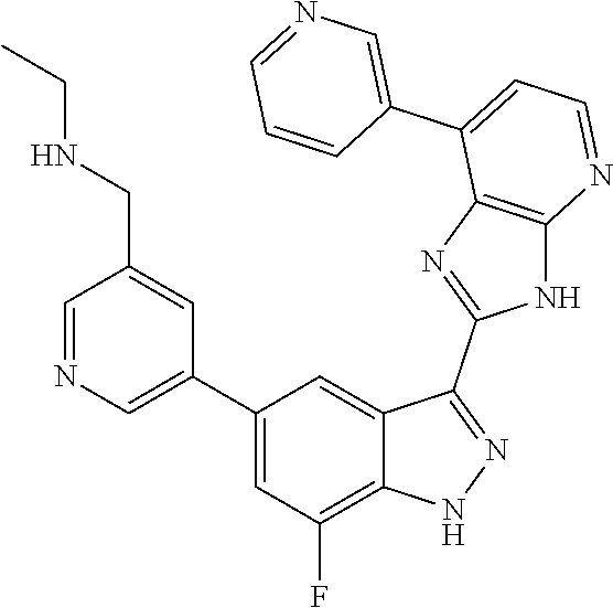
C1=NC=C(C2=CC(F)=C3C(=C2)C(C2=NC4=C(N2)N=CC=C4C2=CN=CC=C2)=NN3)C=C1CNCC
